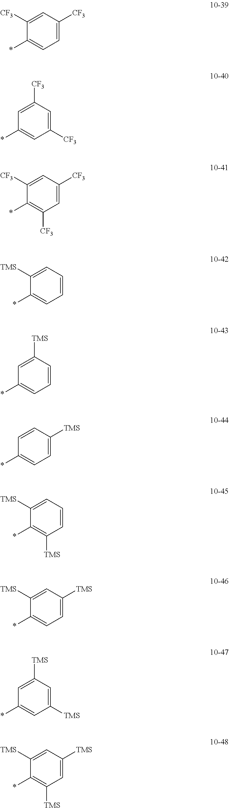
*C1=C([CF3])C=C([CF3])C=C1[CF3].*C1=CC([CF3])=CC([CF3])=C1.*C1=CC=C([CF3])C=C1[CF3].*C1=C([TMS])C=C([TMS])C=C1[TMS].*C1=CC([TMS])=CC([TMS])=C1.*C1=CC=C([TMS])C=C1[TMS].*C1=C([TMS])C=CC=C1[TMS].*C1=CC=C([TMS])C=C1.*C1=CC=CC([TMS])=C1.*C1=CC=CC=C1[TMS]
